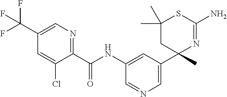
C(NC1=CC(C2(C)N=C(N)SC(C)(C)C2)=CN=C1)(=O)C1=NC=C(C(F)(F)F)C=C1Cl
